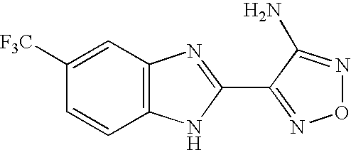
C1([F3C])=CC2=C(C=C1)NC(C1=NON=C1N)=N2
